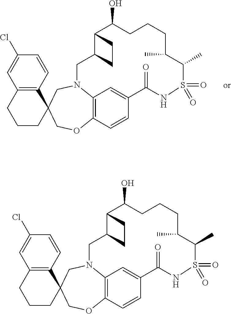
ClC1=CC2=C(C=C1)C1(CCC2)COC2=C3N(C1)CC1C(CC1)C(O)CCCC(C)C(C)S(=O)(=O)NC(=O)C(=C3)C=C2.ClC1=CC2=C(C=C1)C1(CCC2)COC2=C3N(C1)CC1C(CC1)C(O)CCCC(C)C(C)S(=O)(=O)NC(=O)C(=C3)C=C2
